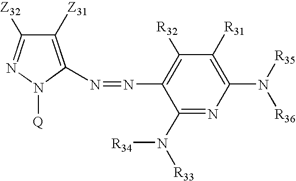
C1([Z31])=C(N=NC2=C([R32])C([R31])=C(N([R35])[R36])N=C2N([R34])[R33])N([Q])N=C1[Z32]
